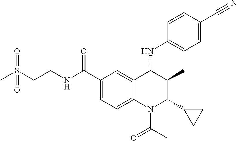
C1(C(NCCS(C)(=O)=O)=O)=CC=C2C(=C1)C(NC1=CC=C(C#N)C=C1)C(C)C(C1CC1)N2C(C)=O
